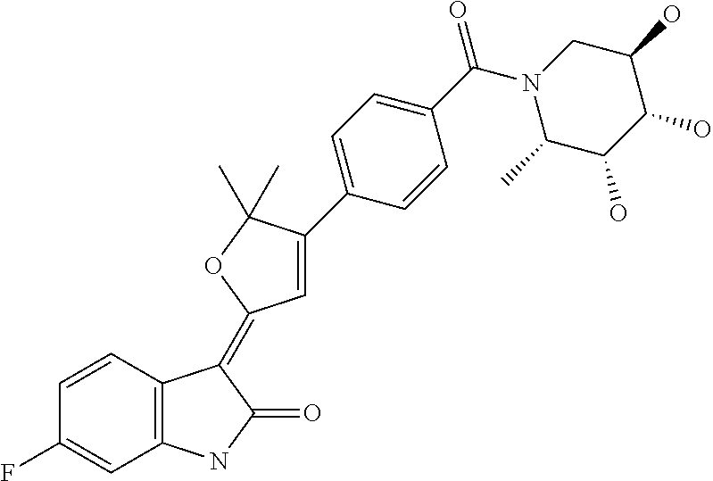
C1(F)=CC2=C(C=C1)C(=C1C=C(C3=CC=C(C(N4C(C)C(O)C(O)C(O)C4)=O)C=C3)C(C)(C)O1)C(=O)N2
